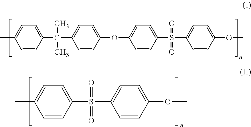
C1=CC(C(C2=CC=C(OC3=CC=C(S(C4=CC=C(OC)C=C4)(=O)=O)C=C3)C=C2)(C)C)=CC=C1C.C1(C)=CC=C(S(C2=CC=C(OC)C=C2)(=O)=O)C=C1
